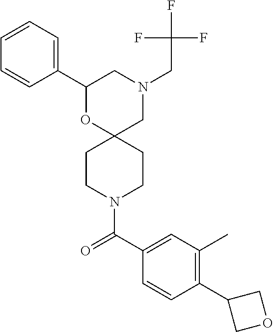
N1(CC(F)(F)F)CC2(OC(C3=CC=CC=C3)C1)CCN(C(C1=CC(C)=C(C3COC3)C=C1)=O)CC2
